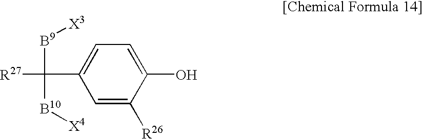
C1=C([R26])C(O)=CC=C1C([R27])([B9][X3])[B10][X4]
